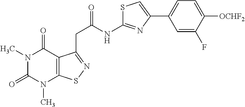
N1(C)C(=O)N(C)C2=C(C1=O)C(CC(=O)NC1=NC(C3=CC=C([OCHF2])C(F)=C3)=CS1)=NS2
